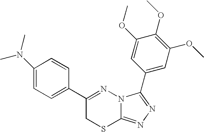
C1=C(N(C)C)C=CC(C2=NN3C(=NN=C3C3=CC(OC)=C(OC)C(OC)=C3)SC2)=C1
